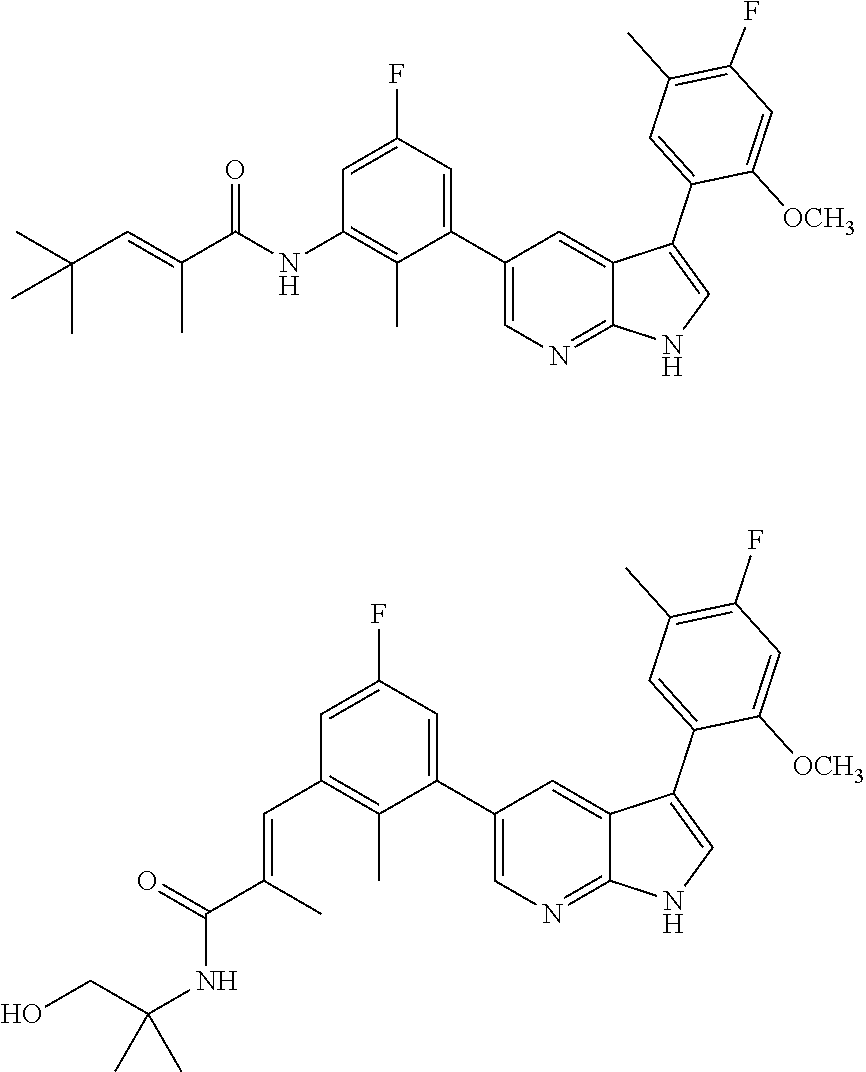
C1(C2=CC(F)=CC(C=C(C(=O)NC(CO)(C)C)C)=C2C)=CN=C2C(=C1)C(C1=CC(C)=C(F)C=C1[OCH3])=CN2.C1(C2=CC(F)=CC(NC(=O)C(=CC(C)(C)C)C)=C2C)=CN=C2C(=C1)C(C1=CC(C)=C(F)C=C1[OCH3])=CN2
